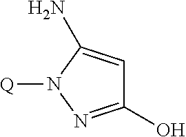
C1(O)=NN([Q])C(N)=C1
